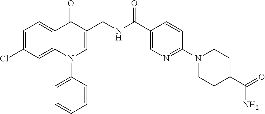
C1=C(Cl)C=C2C(=C1)C(=O)C(CNC(C1=CN=C(N3CCC(C(=O)N)CC3)C=C1)=O)=CN2C1=CC=CC=C1
